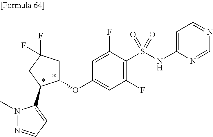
O(C1=CC(F)=C(S(NC2=CC=NC=N2)(=O)=O)C(F)=C1)C1CC(F)(F)CC1C1=CC=NN1C
